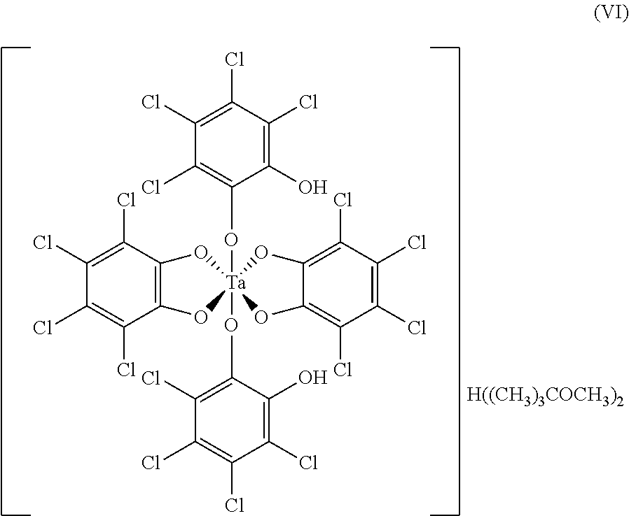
C1(Cl)=C(Cl)C2=C(C(Cl)=C1Cl)O[Ta]1(OC3=C(Cl)C(Cl)=C(Cl)C(Cl)=C3O)(O(C)C3=C(Cl)C(Cl)=C(Cl)C(Cl)=C3O)(O2)OC2=C(Cl)C(Cl)=C(Cl)C(Cl)=C2O1.[H((CH3)3COCH3)2]
